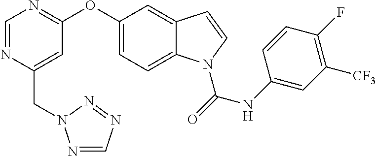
C1=NC(CN2N=CN=N2)=CC(OC2=CC=C3C(=C2)C=CN3C(=O)NC2=CC([CF3])=C(F)C=C2)=N1
